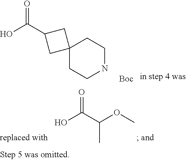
OC(C(OC)C)=O.C12(CCNCC1)CC(C(O)=O)C2.[Boc]
